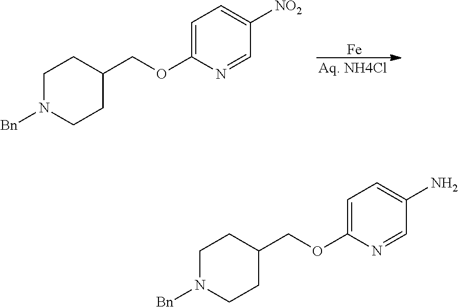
[Fe].C1N([Bn])CCC(COC2=CC=C([NO2])C=N2)C1.C1N([Bn])CCC(COC2=CC=C(N)C=N2)C1
